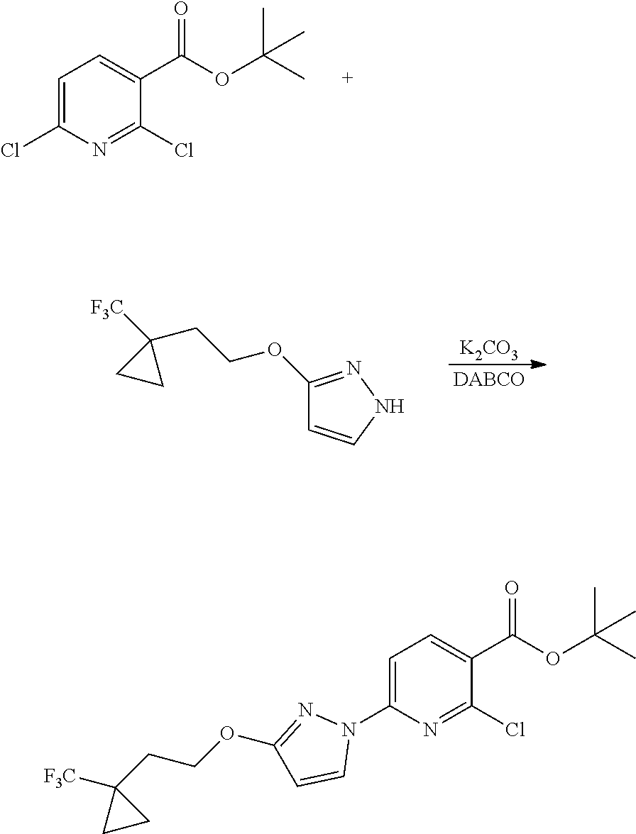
C1=C(Cl)N=C(Cl)C(C(OC(C)(C)C)=O)=C1.[F3C]C1(CCOC2=NNC=C2)CC1.[K2CO3].C1=C(N2N=C(OCCC3([F3C])CC3)C=C2)N=C(Cl)C(C(OC(C)(C)C)=O)=C1
